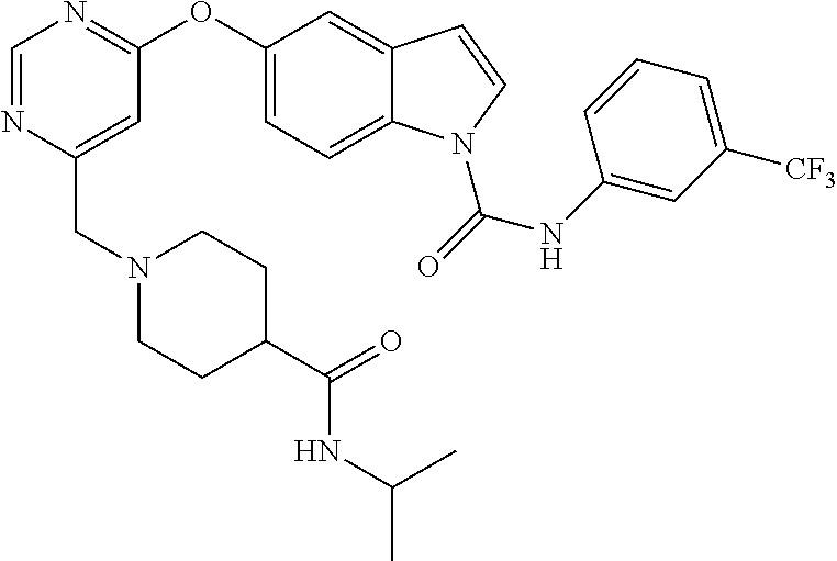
C(C1=CC(OC2=CC=C3C(=C2)C=CN3C(=O)NC2=CC([CF3])=CC=C2)=NC=N1)N1CCC(C(=O)NC(C)C)CC1
